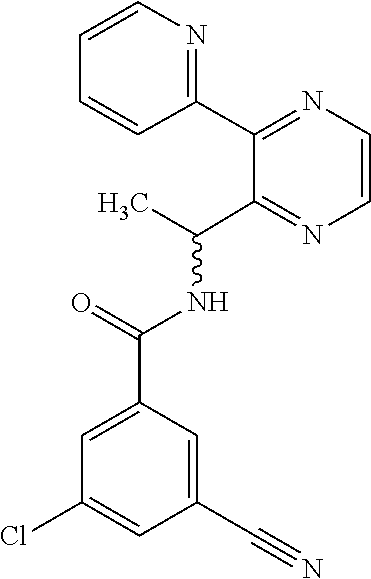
C(NC(C)C1=NC=CN=C1C1=NC=CC=C1)(C1=CC(Cl)=CC(C#N)=C1)=O
